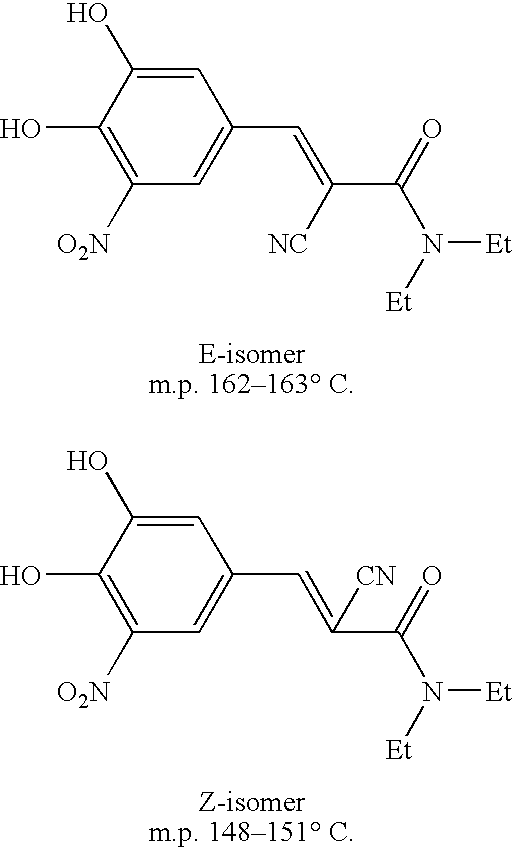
C1=C(C=C([NC])C(=O)N([Et])[Et])C=C(O)C(O)=C1[O2N].C1=C(C=C(C(=O)N([Et])[Et])[CN])C=C(O)C(O)=C1[O2N]
